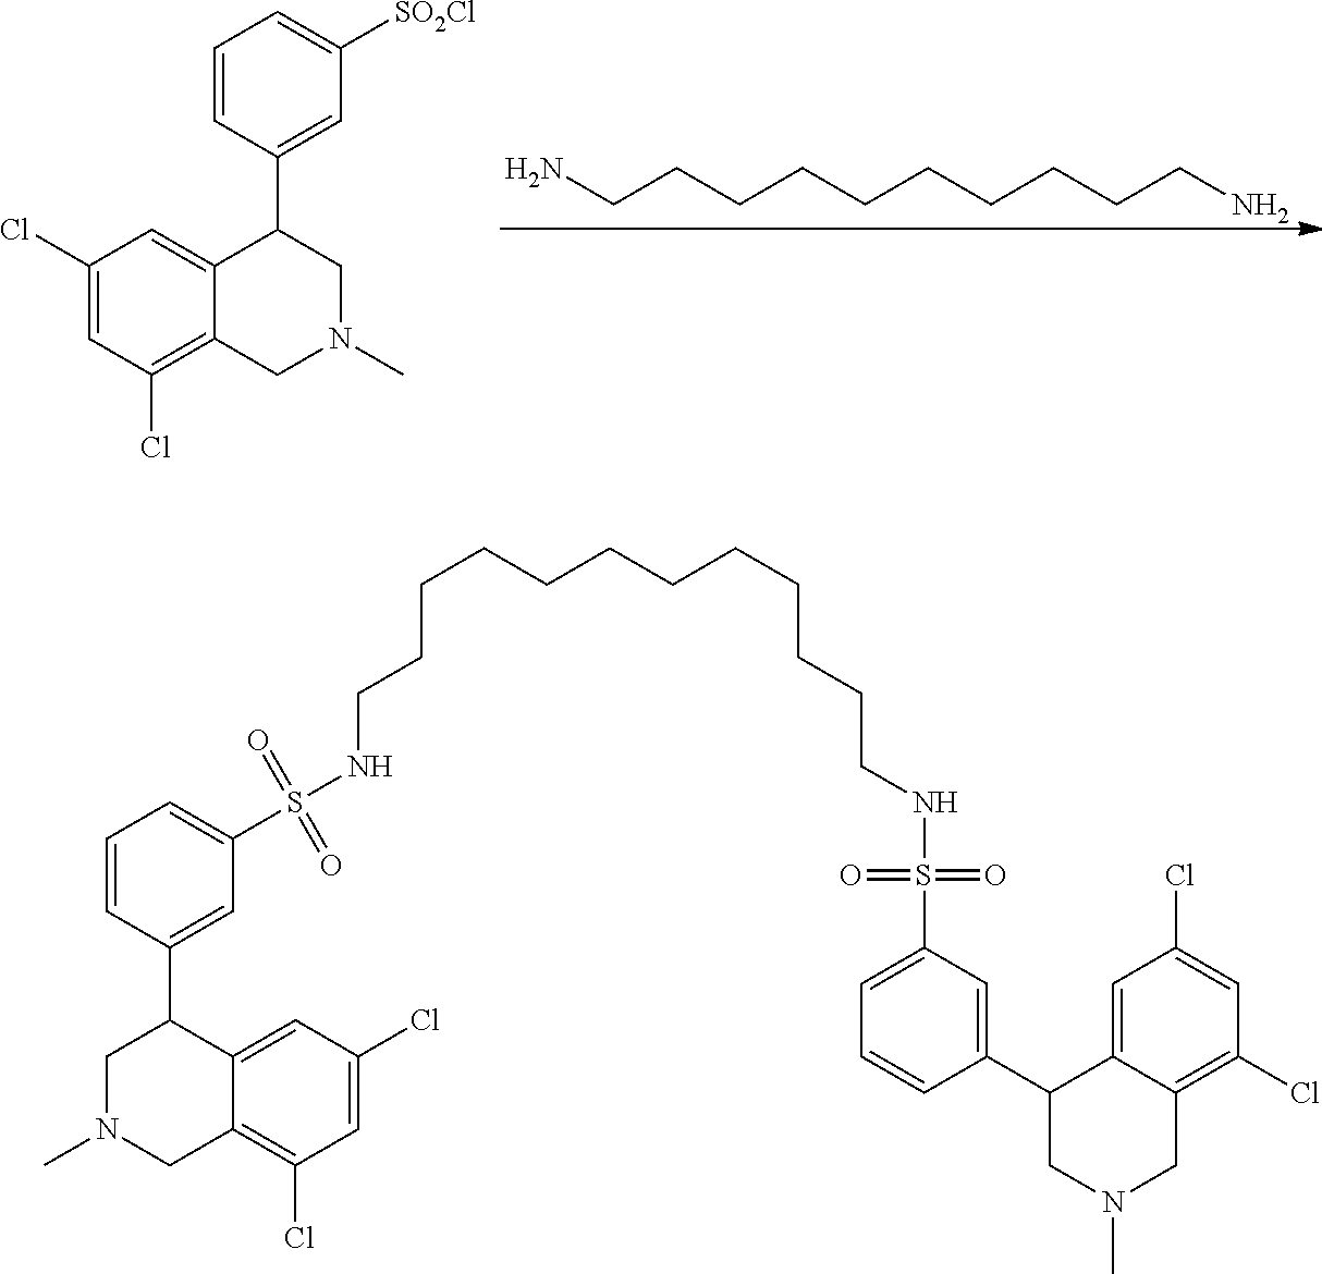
C(CCCCCCCCCN)N.C1(Cl)=CC(Cl)=C2C(=C1)C(C1=CC([SO2Cl])=CC=C1)CN(C)C2.C(CCCCCCCCCNS(=O)(=O)C1=CC=CC(C2CN(C)CC3=C(Cl)C=C(Cl)C=C23)=C1)CCNS(=O)(=O)C1=CC=CC(C2CN(C)CC3=C(Cl)C=C(Cl)C=C23)=C1
